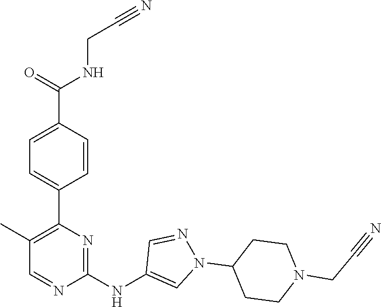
C1(C2=C(C)C=NC(NC3=CN(C4CCN(CC#N)CC4)N=C3)=N2)=CC=C(C(NCC#N)=O)C=C1
